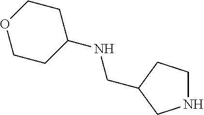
N1CCC(CNC2CCOCC2)C1
